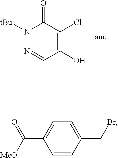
OC1=C(Cl)C(=O)N([tBu])N=C1.C1=CC(CBr)=CC=C1C([MeO])=O
